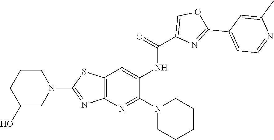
C1CN(C2=NC3=C(SC(N4CCCC(O)C4)=N3)C=C2NC(C2=COC(C3=CC=NC(C)=C3)=N2)=O)CCC1
